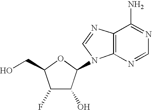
C1(F)C(O)C(N2C3=C(N=C2)C(N)=NC=N3)OC1CO
